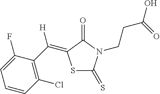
S1C(=S)N(CCC(O)=O)C(=O)C1=C(C1=C(Cl)C=CC=C1F)[H]
